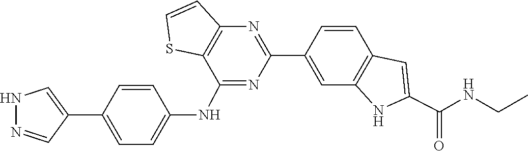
C1=CC2=C(C=C1C1=NC3=C(C(NC4=CC=C(C5=CNN=C5)C=C4)=N1)SC=C3)NC(C(NCC)=O)=C2
